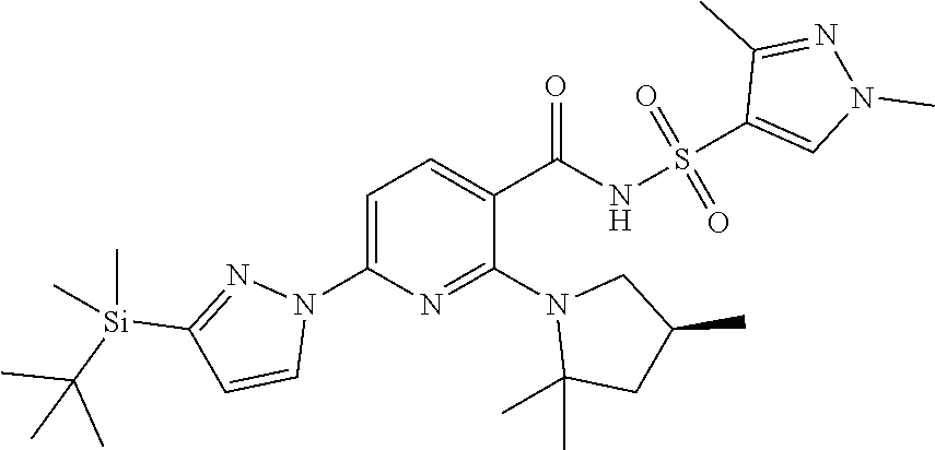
N1(C2=NC(N3C=CC([Si](C(C)(C)C)(C)C)=N3)=CC=C2C(=O)NS(=O)(=O)C2=CN(C)N=C2C)C(C)(C)CC(C)C1
